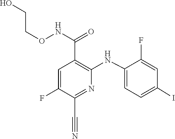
C1(NC2=C(C(NOCCO)=O)C=C(F)C(C#N)=N2)=CC=C(I)C=C1F
